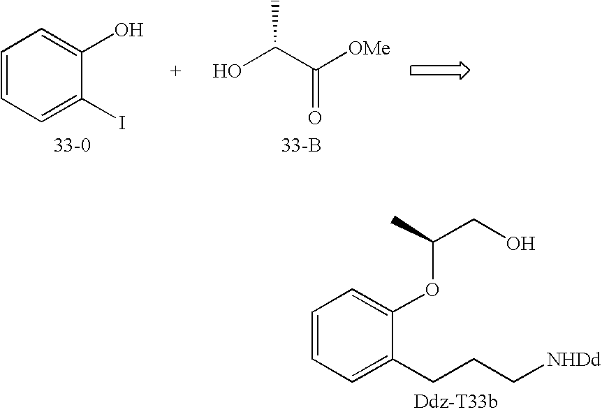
C1=CC=C(I)C(O)=C1.OC(C([OMe])=O)C.[33-B].C1=CC=C(CCC[NHDd])C(OC(CO)C)=C1
